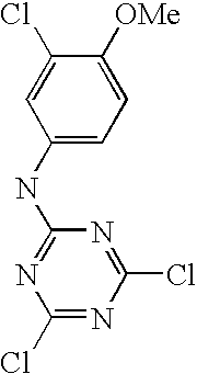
C1(Cl)=NC(Cl)=NC(NC2=CC=C([OMe])C(Cl)=C2)=N1
